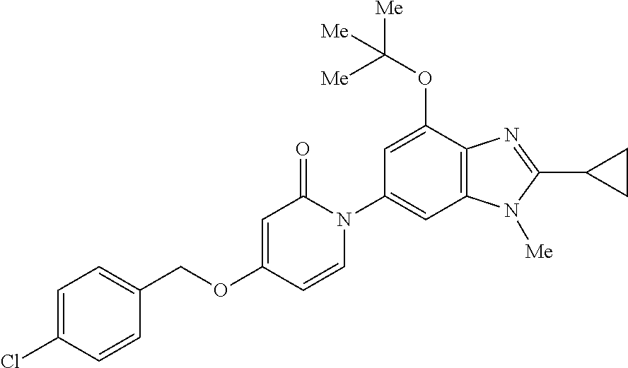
C1(COC2=CC(=O)N(C3=CC4=C(C(OC([Me])([Me])[Me])=C3)N=C(C3CC3)N4[Me])C=C2)=CC=C(Cl)C=C1
